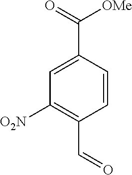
C1([O2N])=C(C=O)C=CC(C(=O)[OMe])=C1
